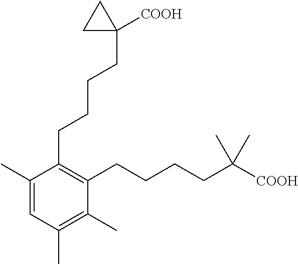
C1(C)=CC(C)=C(C)C(CCCCC([COOH])(C)C)=C1CCCCC1([COOH])CC1
